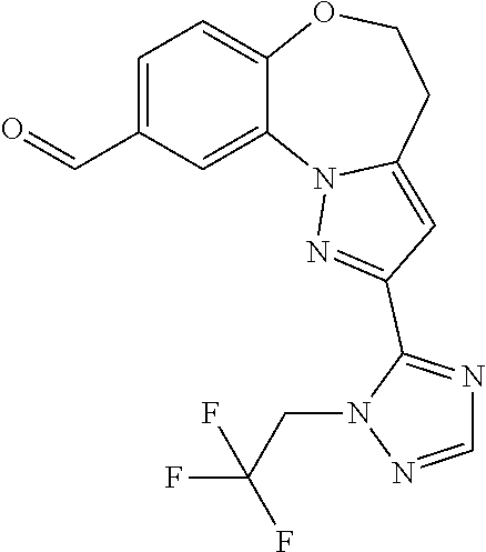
C1=C(C=O)C=C2C(=C1)OCCC1=CC(C3=NC=NN3CC(F)(F)F)=NN21
